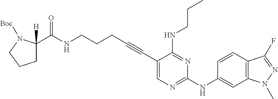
C(NCCCC#CC1=CN=C(NC2=CC3=C(C=C2)C(F)=NN3C)N=C1NCCC)(=O)C1([H])CCCN1[Boc]
